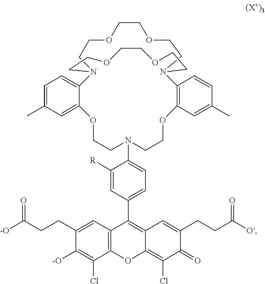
C12=C(C=C(CCC([-O])=O)C([-O])=C1Cl)C(C1=CC=C(N3CCOC4=CC(C)=CC=C4N4CCOCCOCCN(C5=C(OCC3)C=C(C)C=C5)CCOCCOCC4)C([R])=C1)=C1C(=C(Cl)C(=O)C(CCC([O-])=O)=C1)O2
